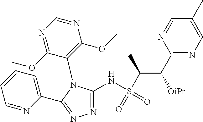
C1=CC=NC(C2=NN=C(NS(C(C(C3=NC=C(C)C=N3)[OiPr])C)(=O)=O)N2C2=C(OC)N=CN=C2OC)=C1
